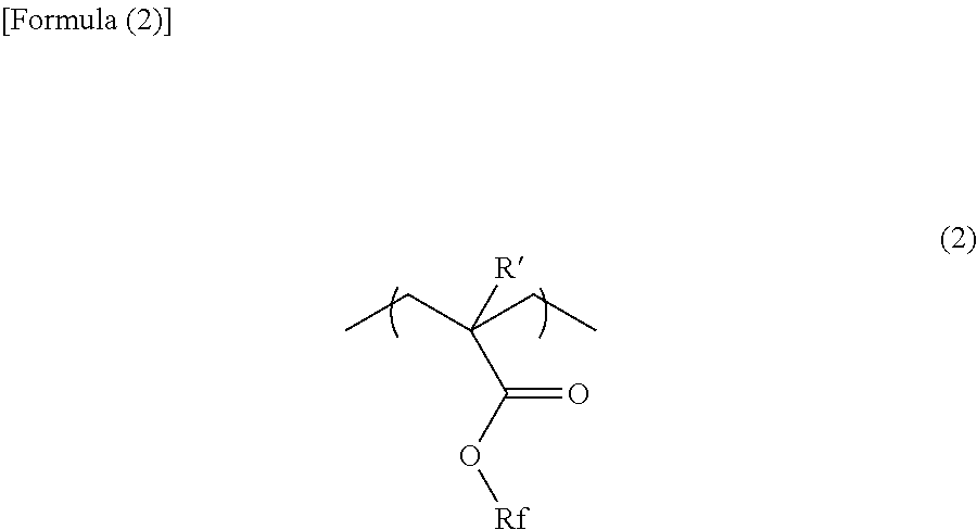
[R]C(CC)(CC)C(O[Rf])=O
